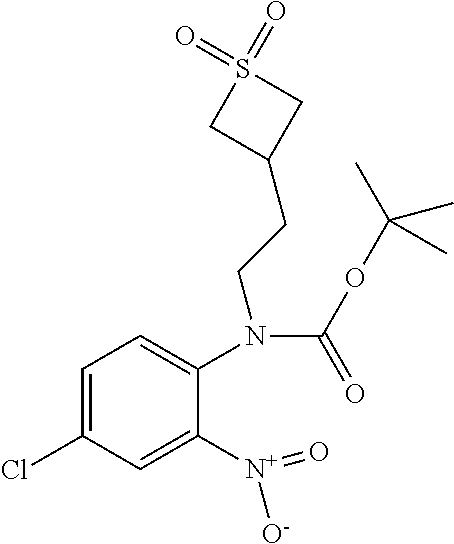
C1=C(Cl)C=C([N+](=O)[O-])C(N(C(OC(C)(C)C)=O)CCC2CS(=O)(=O)C2)=C1
